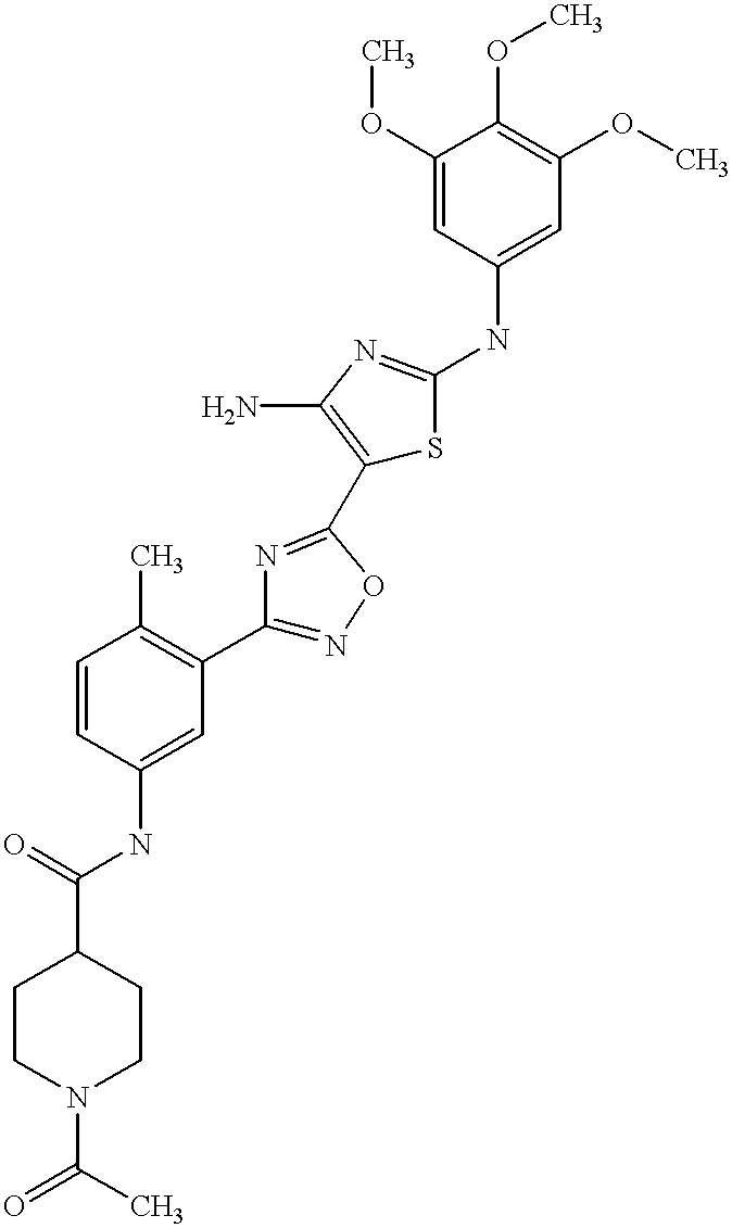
C1(C(=O)NC2=CC(C3=NOC(C4=C(N)N=C(NC5=CC(OC)=C(OC)C(OC)=C5)S4)=N3)=C(C)C=C2)CCN(C(=O)C)CC1
